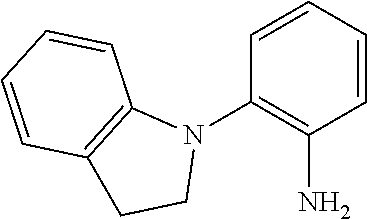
C1=CC=CC(N2C3=C(CC2)C=CC=C3)=C1N
